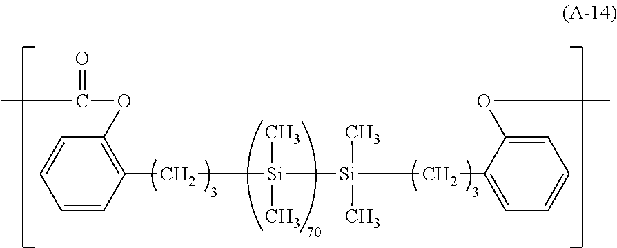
C1(C[Si](C)(C)[Si](CC2=CC=CC=C2OC)(C)C)=C(OC(C)=O)C=CC=C1
